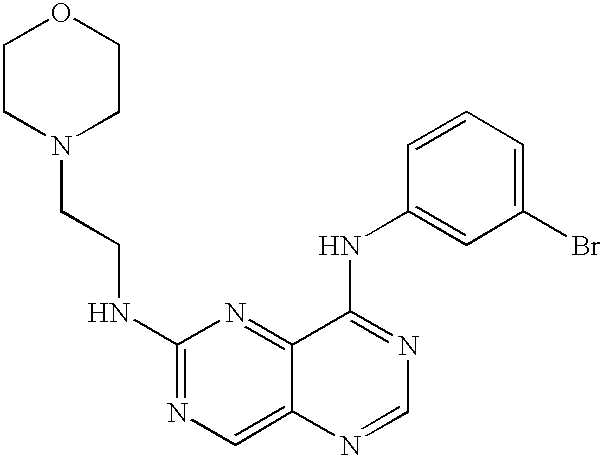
C1CN(CCNC2=NC=C3C(=N2)C(NC2=CC(Br)=CC=C2)=NC=N3)CCO1
